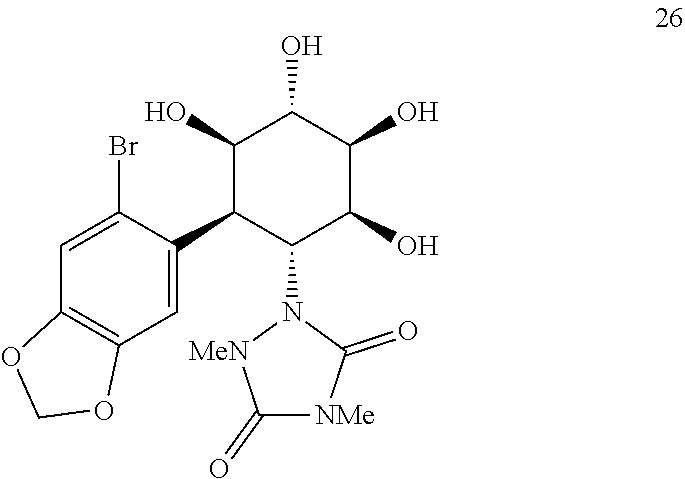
C1=C(Br)C(C2C(N3[MeN]C(=O)[NMe]C3=O)C(O)C(O)C(O)C2O)=CC2=C1OCO2
